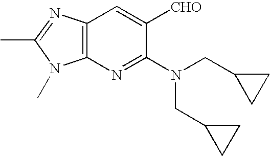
C12=C(N=C(N(CC3CC3)CC3CC3)C([CHO])=C1)N(C)C(C)=N2
